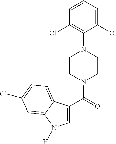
C1=CC=C(Cl)C(N2CCN(C(=O)C3=CN([H])C4=CC(Cl)=CC=C34)CC2)=C1Cl
